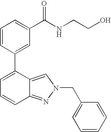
C1=CC(C2=CC=CC3=NN(CC4=CC=CC=C4)C=C23)=CC(C(NCCO)=O)=C1
